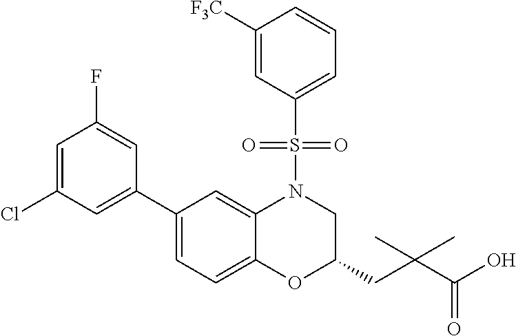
C1(C2=CC(Cl)=CC(F)=C2)=CC=C2C(=C1)N(S(C1=CC=CC([F3C])=C1)(=O)=O)CC(CC(C(O)=O)(C)C)O2
